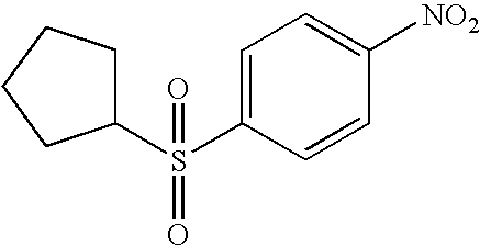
C1=C(S(C2CCCC2)(=O)=O)C=CC([NO2])=C1
